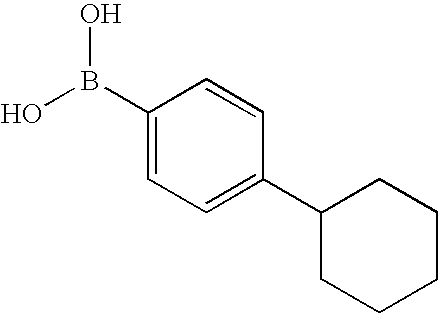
C1(B(O)O)=CC=C(C2CCCCC2)C=C1
